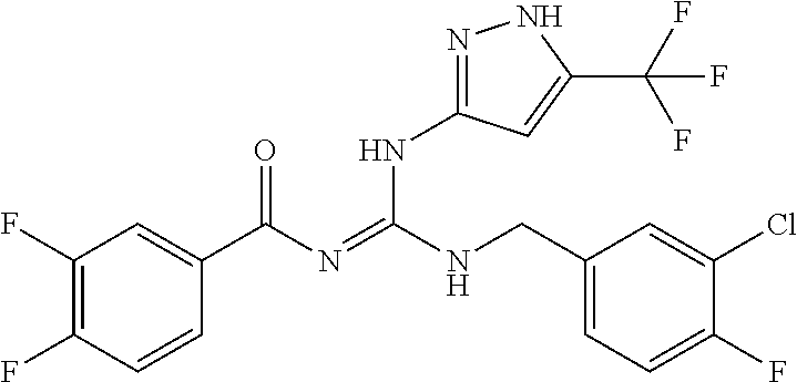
C1(F)=C(F)C=CC(C(N=C(NCC2=CC=C(F)C(Cl)=C2)NC2=NNC(C(F)(F)F)=C2)=O)=C1
